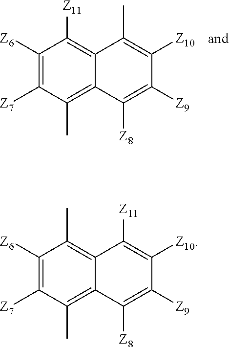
C1([Z7])=C([Z6])C([Z11])=C2C(=C1C)C([Z8])=C([Z9])C([Z10])=C2C.C1([Z7])=C([Z6])C(C)=C2C(=C1C)C([Z8])=C([Z9])C([Z10])=C2[Z11]
